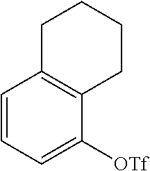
C1=CC=C([OTf])C2=C1CCCC2
